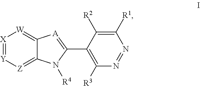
[X]1=[Y][Z]=C2C(=[W]1)[A]=C(C1=C([R3])N=NC([R1])=C1[R2])N2[R4]
